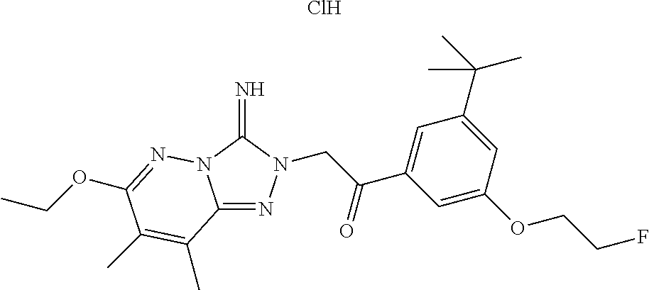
Cl.C12=NN(CC(C3=CC(C(C)(C)C)=CC(OCCF)=C3)=O)C(=N)N1N=C(OCC)C(C)=C2C
